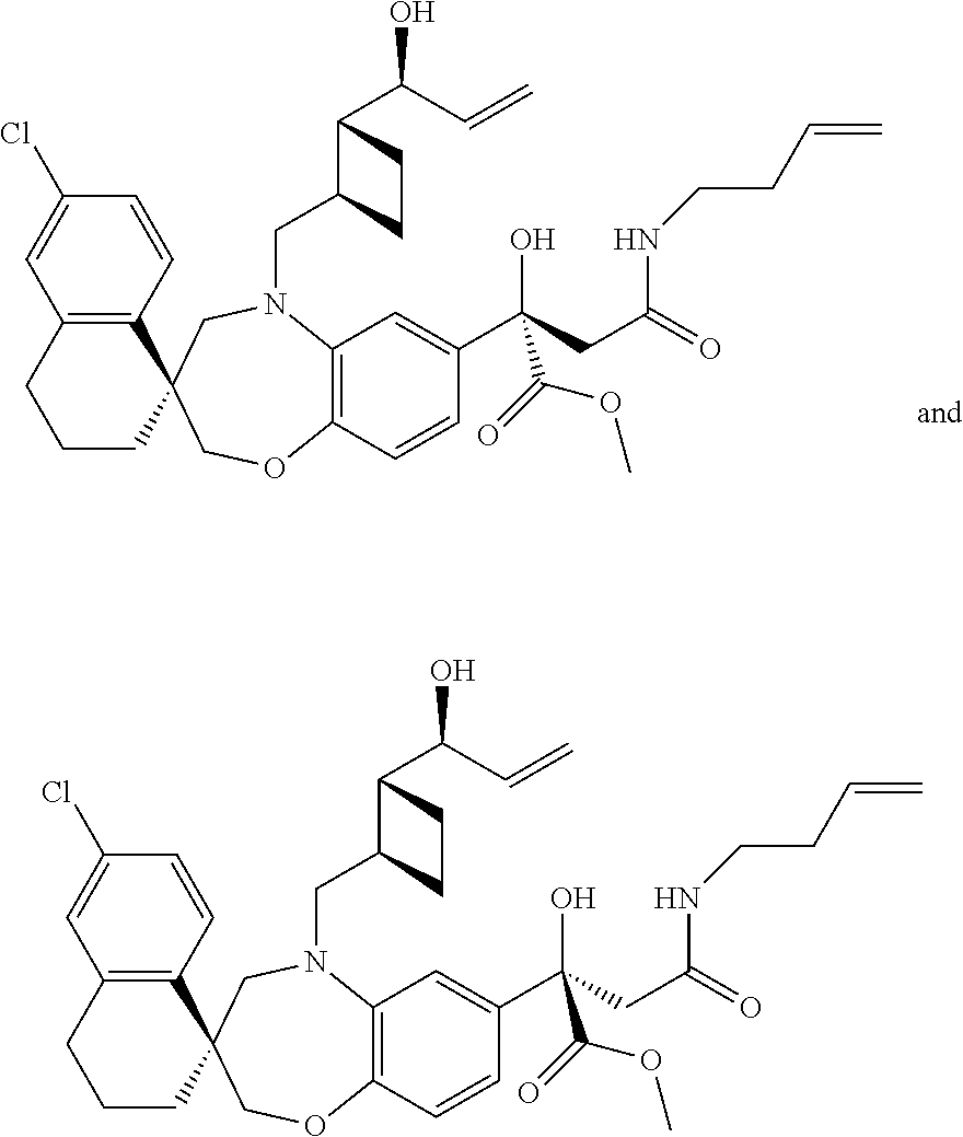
C12=C(C=CC(Cl)=C1)C1(CCC2)CN(CC2C(C(O)C=C)CC2)C2=C(C=CC(C(CC(=O)NCCC=C)(O)C(=O)OC)=C2)OC1.C12=C(C=CC(Cl)=C1)C1(CCC2)CN(CC2C(C(O)C=C)CC2)C2=C(C=CC(C(CC(=O)NCCC=C)(O)C(=O)OC)=C2)OC1
